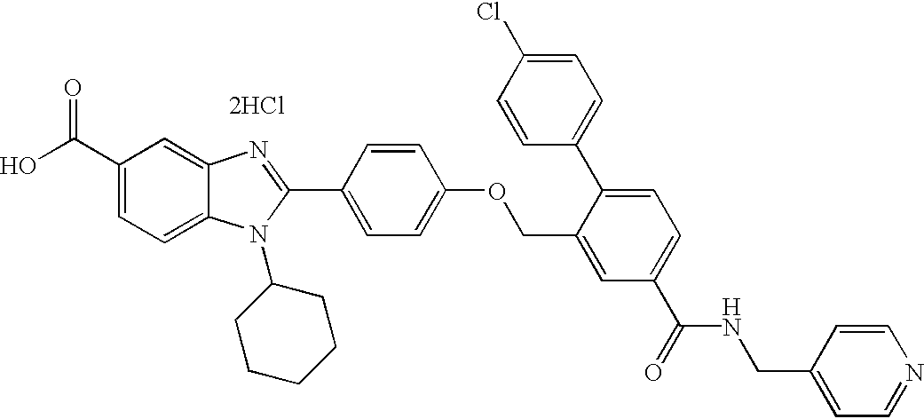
OC(C1=CC=C2C(=C1)N=C(C1=CC=C(OCC3=CC(C(=O)NCC4=CC=NC=C4)=CC=C3C3=CC=C(Cl)C=C3)C=C1)N2C1CCCCC1)=O.[2HCl]
